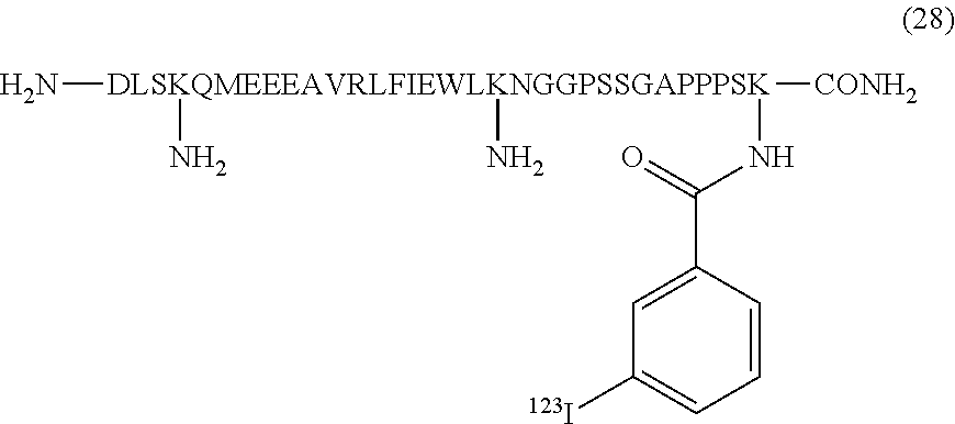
[DLSKQMEEEAVRLFIEWLKNGGPSSGAPPPSK](N)([CONH2])(N)(N)NC(=O)C1=CC([123I])=CC=C1
